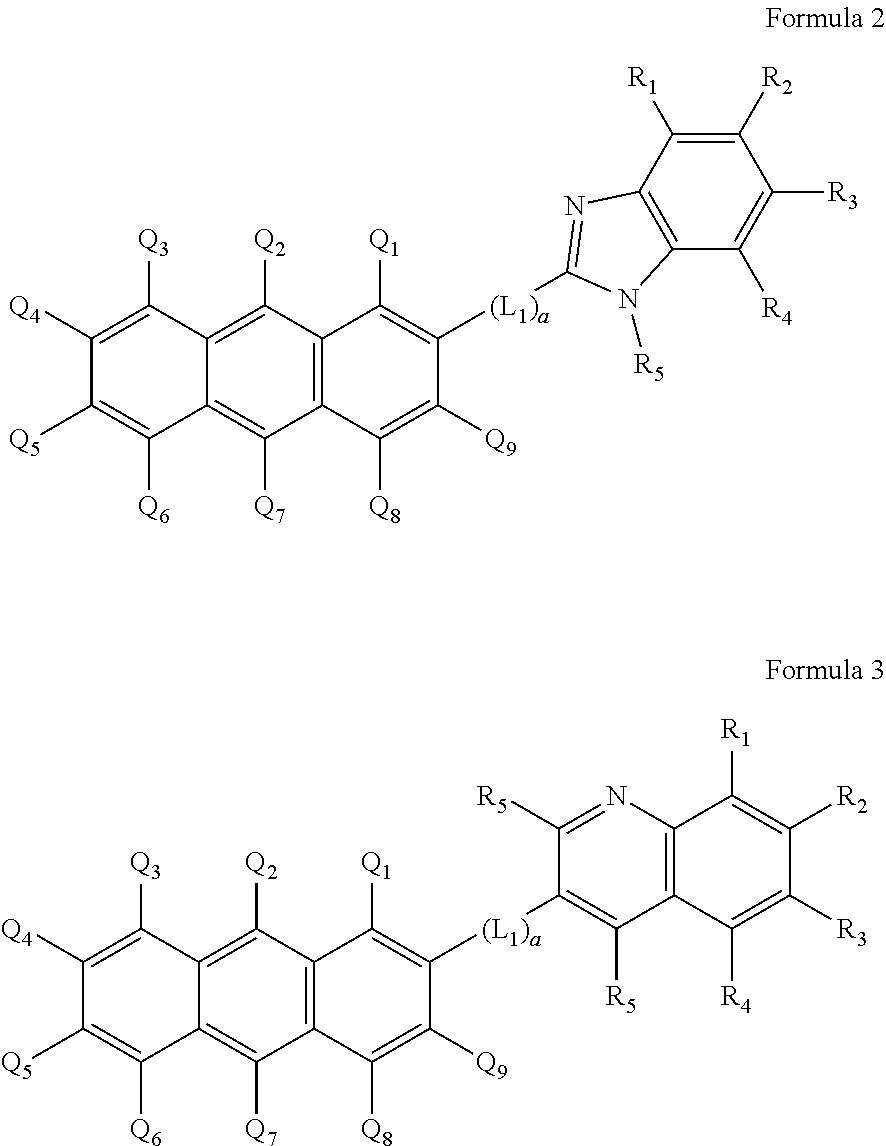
C12=C([Q7])C3=C(C([Q2])=C1C([Q3])=C([Q4])C([Q5])=C2[Q6])C([Q1])=C([(L1)a]C1=NC2=C(N1[R5])C([R4])=C([R3])C([R2])=C2[R1])C([Q9])=C3[Q8].C12=C([Q7])C3=C(C([Q2])=C1C([Q3])=C([Q4])C([Q5])=C2[Q6])C([Q1])=C([(L1)a]C1=C([R5])C2=C(N=C1[R5])C([R1])=C([R2])C([R3])=C2[R4])C([Q9])=C3[Q8]
